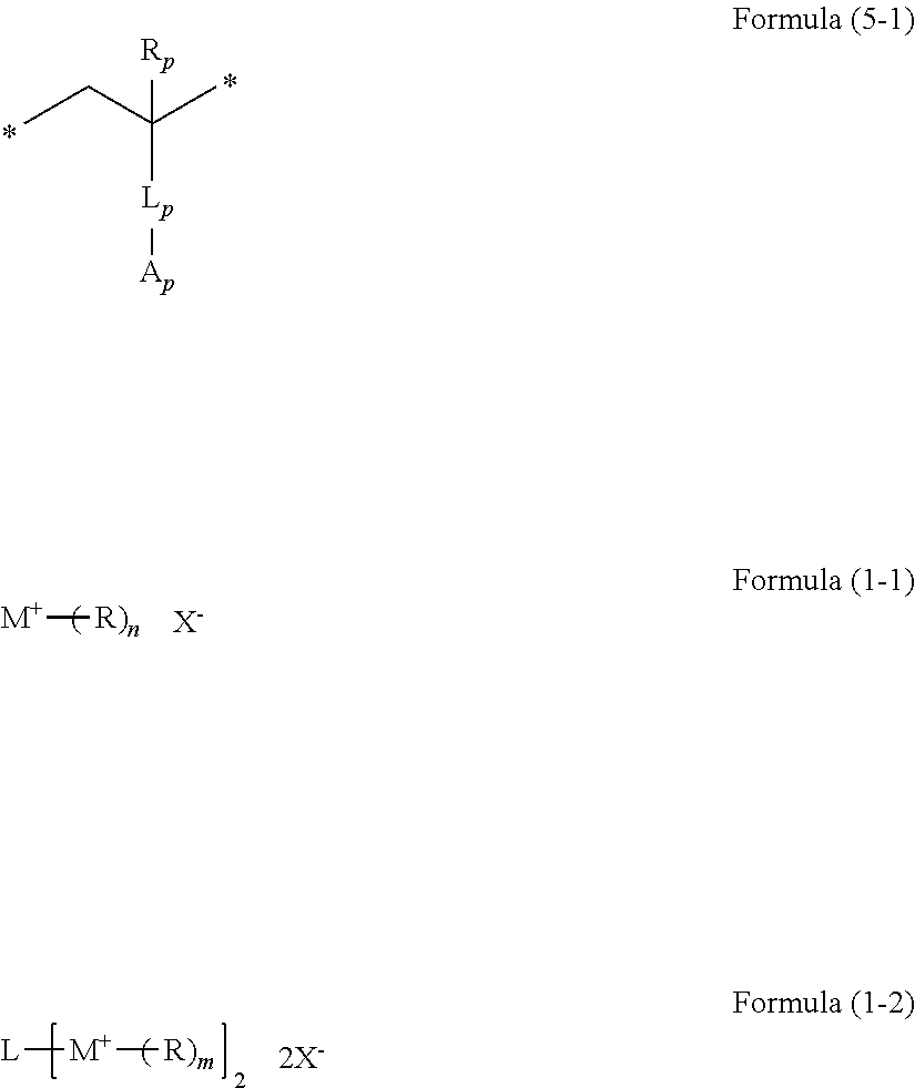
CCC(C)([Lp][Ap])[Rp].[M+][R)n].[X-].[M+]([R)m])[L].[2X-]
